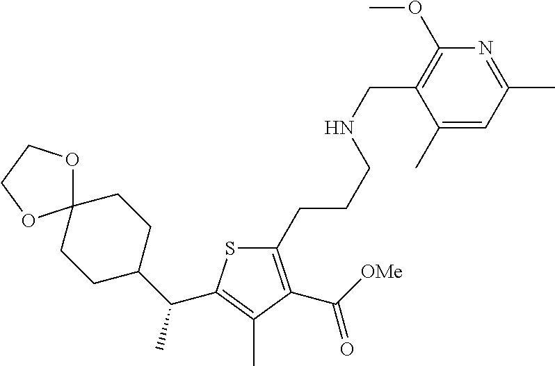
C1(CCCNCC2=C(OC)N=C(C)C=C2C)=C(C([OMe])=O)C(C)=C(C(C2CCC3(CC2)OCCO3)C)S1
